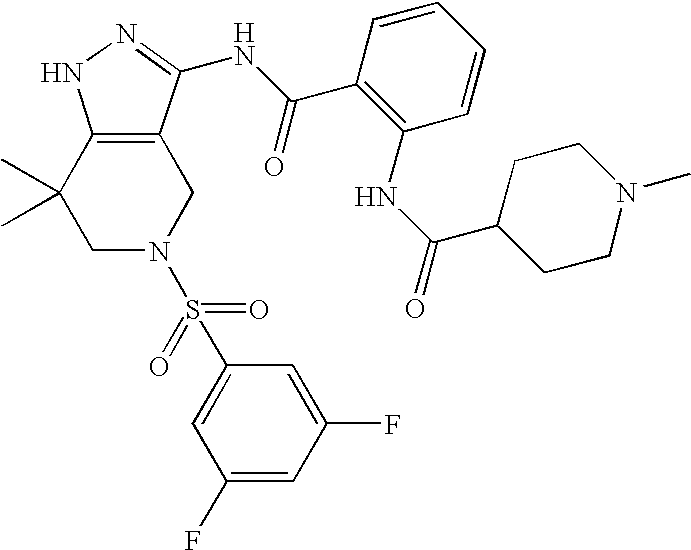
C1N(S(=O)(=O)C2=CC(F)=CC(F)=C2)CC2=C(C1(C)C)NN=C2NC(C1=C(NC(=O)C2CCN(C)CC2)C=CC=C1)=O
